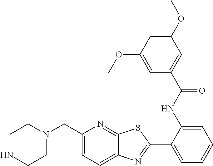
C1(C2=NC3=CC=C(CN4CCNCC4)N=C3S2)=CC=CC=C1NC(C1=CC(OC)=CC(OC)=C1)=O
